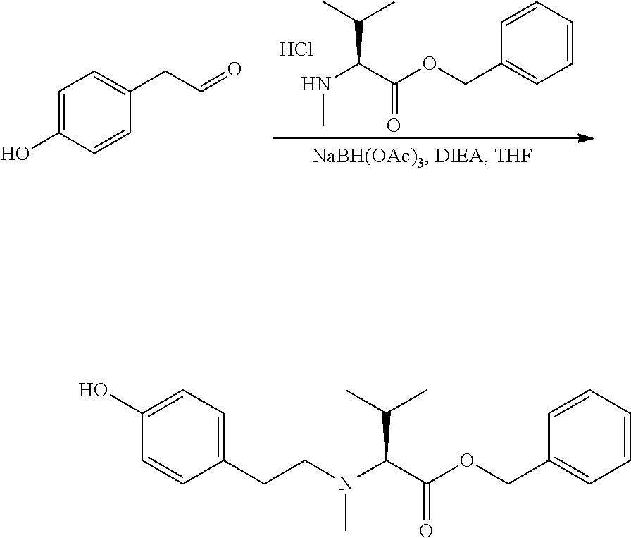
C1=C(O)C=CC(CC=O)=C1.N(C(C(OCC1=CC=CC=C1)=O)C(C)C)C.Cl.C1(O)=CC=C(CCN(C(C(OCC2=CC=CC=C2)=O)C(C)C)C)C=C1
